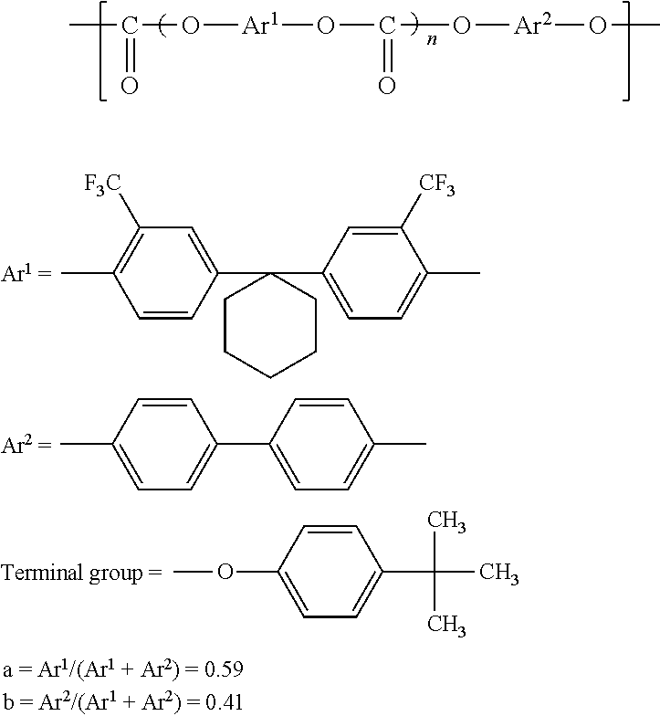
CC(O[Ar1]OC(O[Ar2]OC)=O)=O.C1=CC(C)=CC=C1C1=CC=C(C)C=C1.C1=CC(C2(C3=CC=C(C)C([CF3])=C3)CCCCC2)=CC([F3C])=C1C.C1=CC(OC)=CC=C1C(C)(C)C
